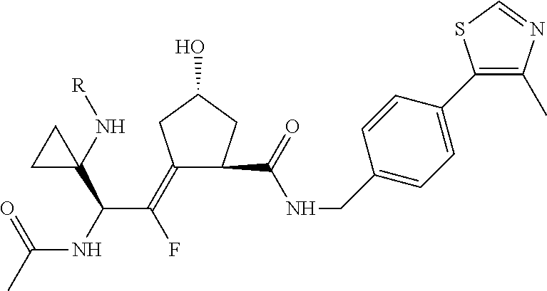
C1(=C(C(NC(C)=O)C2(N[R])CC2)F)CC(O)CC1C(NCC1=CC=C(C2=C(C)N=CS2)C=C1)=O
